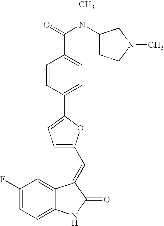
C1(F)=CC=C2C(=C1)C(=CC1=CC=C(C3=CC=C(C(=O)N(C4CCN(C)C4)C)C=C3)O1)C(=O)N2
